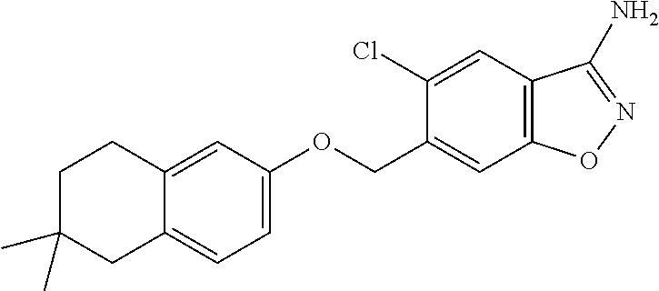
C1=C(OCC2=CC3=C(C=C2Cl)C(N)=NO3)C=C2C(=C1)CC(C)(C)CC2
